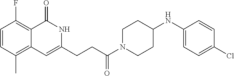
C1=CC(C)=C2C(=C1F)C(=O)NC(CCC(N1CCC(NC3=CC=C(Cl)C=C3)CC1)=O)=C2
